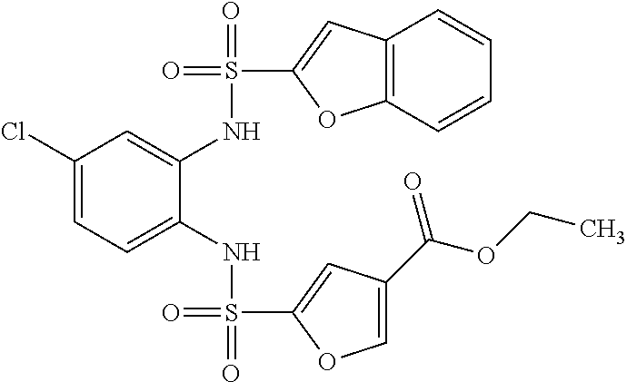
C1(Cl)=CC=C(NS(=O)(C2=CC(C(OCC)=O)=CO2)=O)C(NS(=O)(C2=CC3=C(O2)C=CC=C3)=O)=C1
